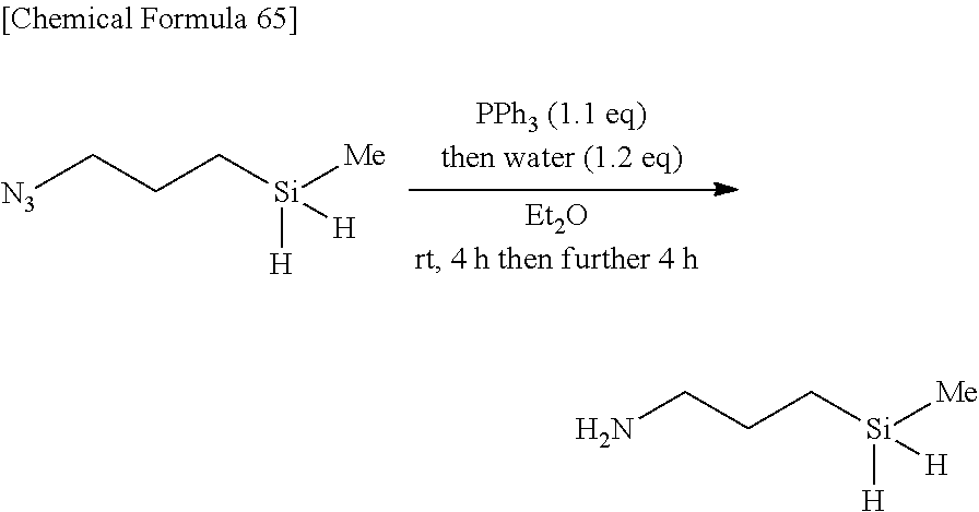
[N3]CCC[Si]([H])([H])[Me].NCCC[Si]([H])([H])[Me]
